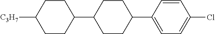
C1CC(C2CCC(C3=CC=C(Cl)C=C3)CC2)CCC1[C3H7]
